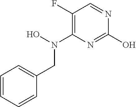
OC1=NC(N(O)CC2=CC=CC=C2)=C(F)C=N1
